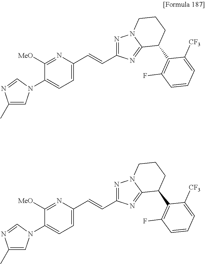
C1([MeO])=NC(C=CC2=NN3C(=N2)C(C2=C(F)C=CC=C2[CF3])CCC3)=CC=C1N1C=C(C)N=C1.C1([MeO])=NC(C=CC2=NN3C(=N2)C(C2=C(F)C=CC=C2[CF3])CCC3)=CC=C1N1C=C(C)N=C1
